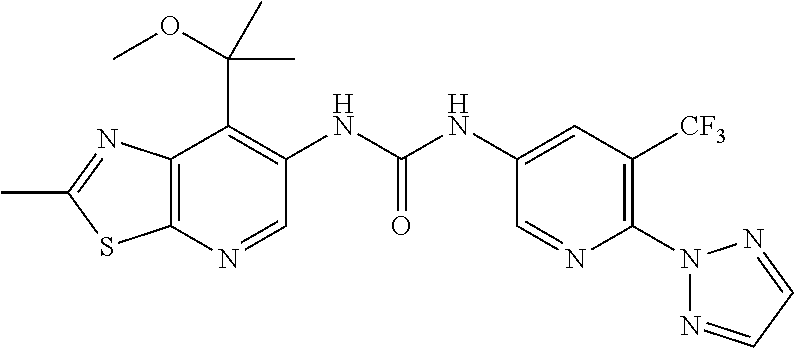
C1=NN(C2=C([CF3])C=C(NC(NC3=C(C(OC)(C)C)C4=C(SC(C)=N4)N=C3)=O)C=N2)N=C1
